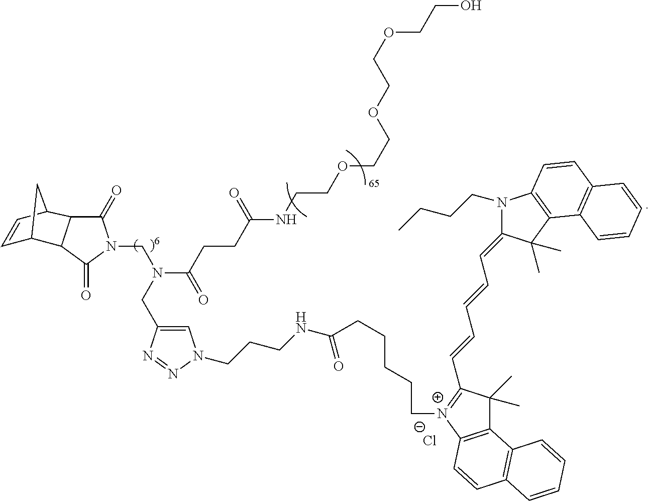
C1(=O)C2C(C(=O)N1CN(C(CCC(NCCOCCOCCOCCO)=O)=O)CC1=CN(CCCNC(=O)CCCCC[N+]3=C(C=CC=CC=C4N(CCCC)C5=C(C4(C)C)C4=C(C=C5)C=CC=C4)C(C)(C)C4=C3C=CC3=C4C=CC=C3)N=N1)C1C=CC2C1.[Cl-]
